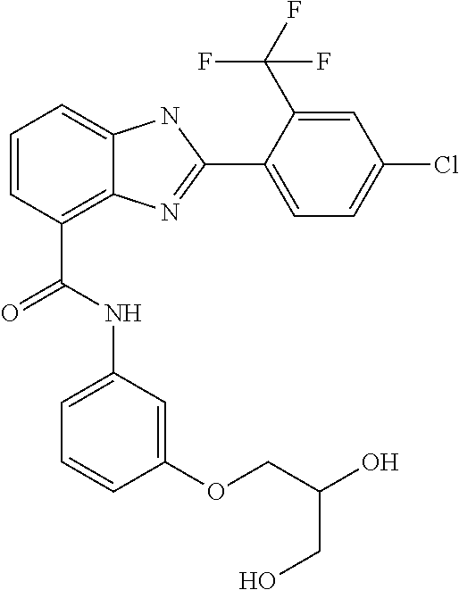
C1=CC(C(NC2=CC=CC(OCC(O)CO)=C2)=O)=C2C(=C1)NC(C1=CC=C(Cl)C=C1C(F)(F)F)=N2
